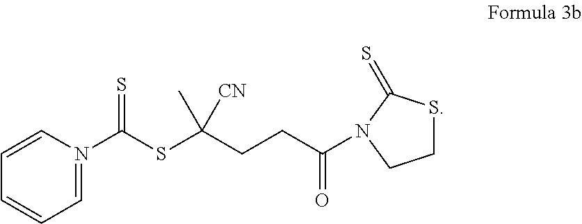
C1=N(C(SC(CCC(=O)N2C(=S)SCC2)(C)[CN])=S)C=CC=C1
